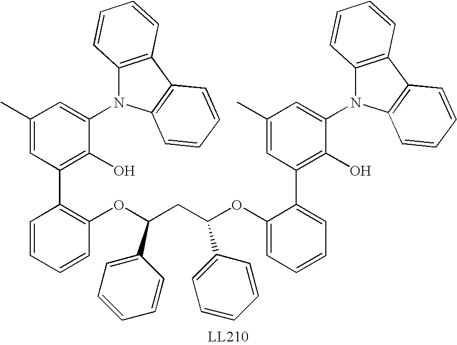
C12=C(C3=C(N1C1=CC(C)=CC(C4=C(OC(CC(OC5=CC=CC=C5C5=C(O)C(N6C7=C(C8=C6C=CC=C8)C=CC=C7)=CC(C)=C5)C5=CC=CC=C5)C5=CC=CC=C5)C=CC=C4)=C1O)C=CC=C3)C=CC=C2
